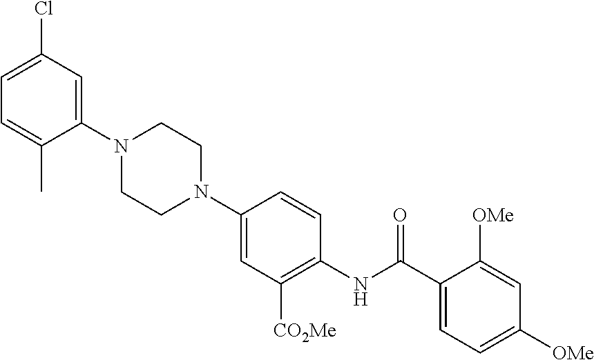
C1CN(C2=CC(Cl)=CC=C2C)CCN1C1=CC([CO2Me])=C(NC(C2=CC=C([OMe])C=C2[OMe])=O)C=C1
